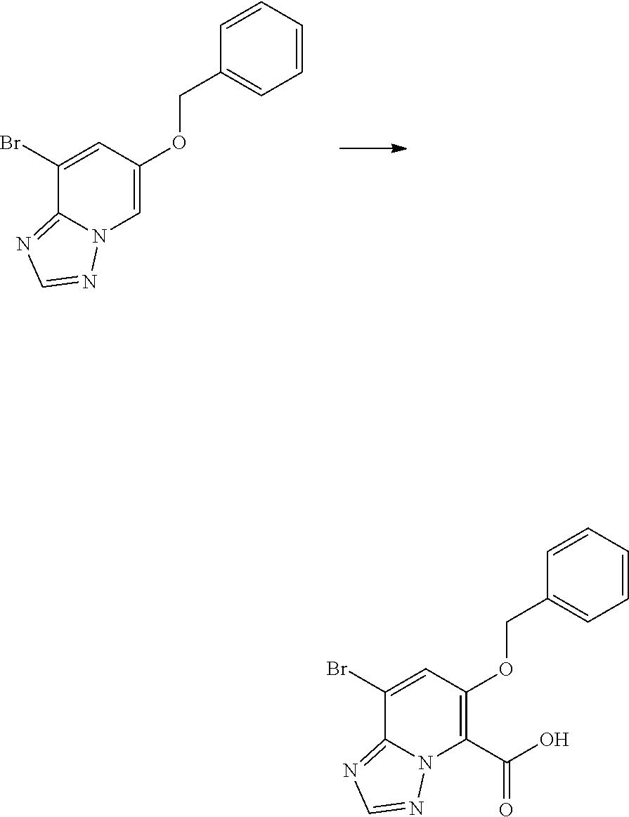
C1(Br)=CC(OCC2=CC=CC=C2)=CN2C1=NC=N2.C1(Br)=CC(OCC2=CC=CC=C2)=C(C(O)=O)N2C1=NC=N2
